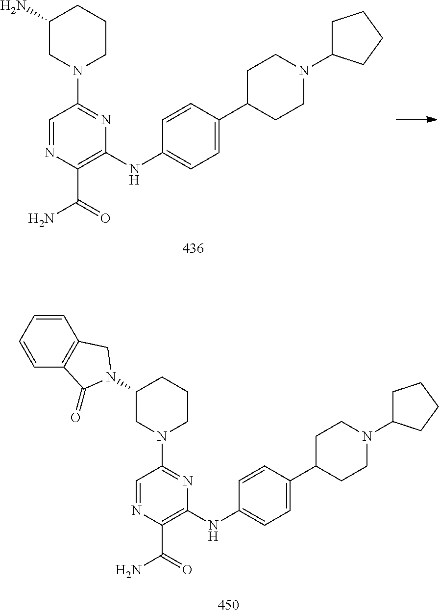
C1(NC2=CC=C(C3CCN(C4CCCC4)CC3)C=C2)=C(C(=O)N)N=CC(N2CCCC(N)C2)=N1.C1(NC2=CC=C(C3CCN(C4CCCC4)CC3)C=C2)=C(C(=O)N)N=CC(N2CCCC(N3C(=O)C4=C(C=CC=C4)C3)C2)=N1
